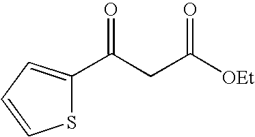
C(CC([OEt])=O)(=O)C1=CC=CS1
